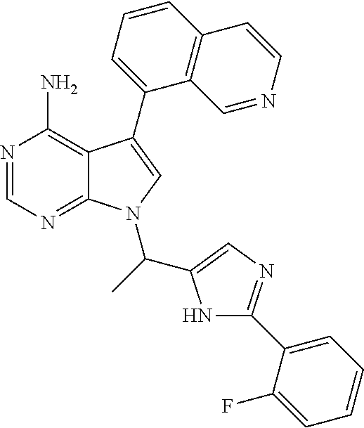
N1=CN=C2C(=C1N)C(C1=CC=CC3=C1C=NC=C3)=CN2C(C1=CN=C(C2=CC=CC=C2F)N1)C
